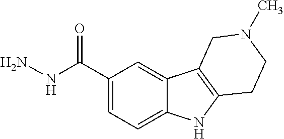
C1(C(NN)=O)=CC=C2C(=C1)C1=C(N2)CCN(C)C1
